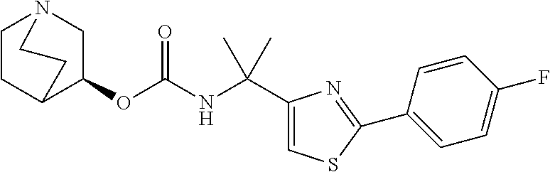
C(NC(OC1CN2CCC1CC2)=O)(C)(C)C1=CSC(C2=CC=C(F)C=C2)=N1
